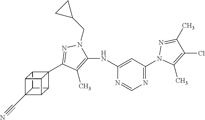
C12(C3=NN(CC4CC4)C(NC4=CC(N5C(C)=C(Cl)C(C)=N5)=NC=N4)=C3C)C3C4C1C1C2C3C41C#N
